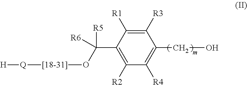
C1([R3])=C([R1])C(C([R5])([R6])O[[18-31]][Q][H])=C([R2])C([R4])=C1CO
